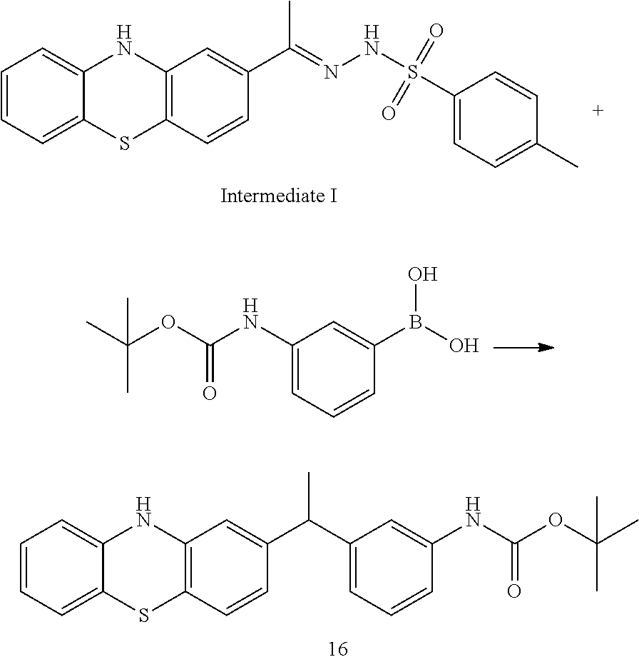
C12=C(NC3=CC=CC=C3S1)C=C(C(C)=NNS(=O)(=O)C1=CC=C(C)C=C1)C=C2.C1=C(NC(OC(C)(C)C)=O)C=C(B(O)O)C=C1.C1=CC=C2C(=C1)SC1=C(N2)C=C(C(C2=CC=CC(NC(OC(C)(C)C)=O)=C2)C)C=C1
